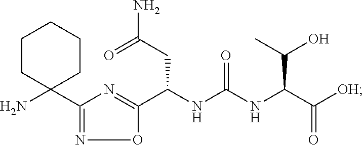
NC1(C2=NOC(C(NC(NC(C([OH])=O)C(C)O)=O)CC(N)=O)=N2)CCCCC1
